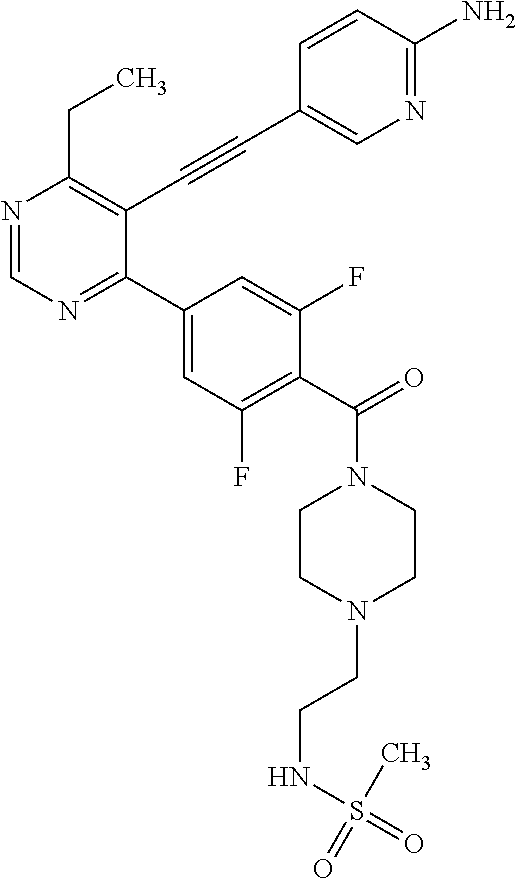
N1=CN=C(C2=CC(F)=C(C(=O)N3CCN(CCNS(=O)(C)=O)CC3)C(F)=C2)C(C#CC2=CN=C(N)C=C2)=C1CC
